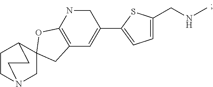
C1NC2=C(C=C1C1=CC=C(CNC)S1)CC1(O2)C2CCN(C1)CC2
